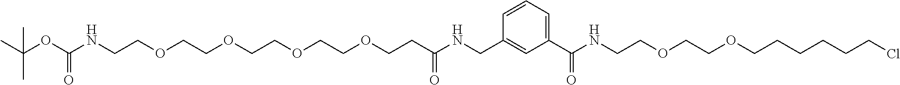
C1=C(C(NCCOCCOCCCCCCCl)=O)C=C(CNC(CCOCCOCCOCCOCCNC(OC(C)(C)C)=O)=O)C=C1
